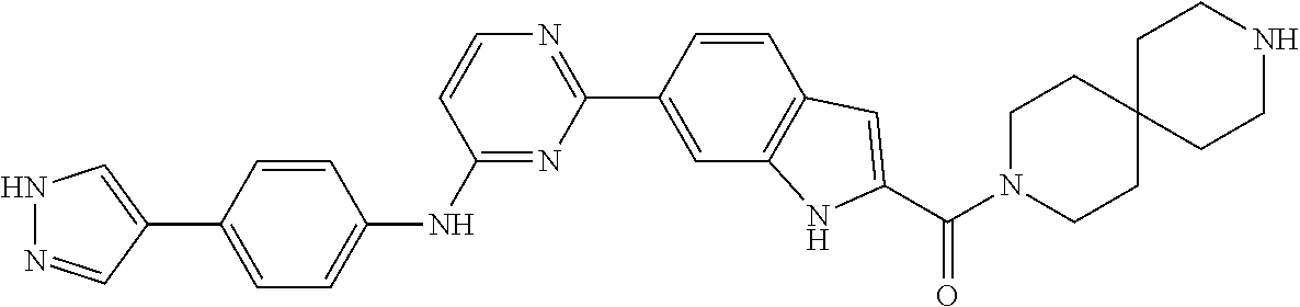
C1=C(C2=CNN=C2)C=CC(NC2=NC(C3=CC4=C(C=C3)C=C(C(N3CCC5(CC3)CCNCC5)=O)N4)=NC=C2)=C1
